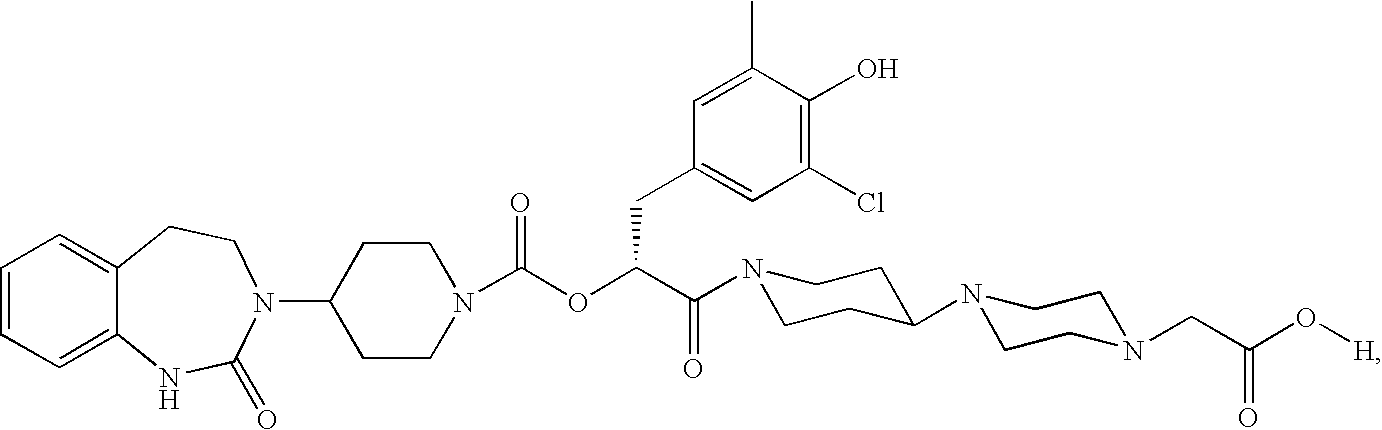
C1=CC=C2C(=C1)CCN(C1CCN(C(OC(C(=O)N3CCC(N4CCN(CC(O[H])=O)CC4)CC3)CC3=CC(Cl)=C(O)C(C)=C3)=O)CC1)C(=O)N2
